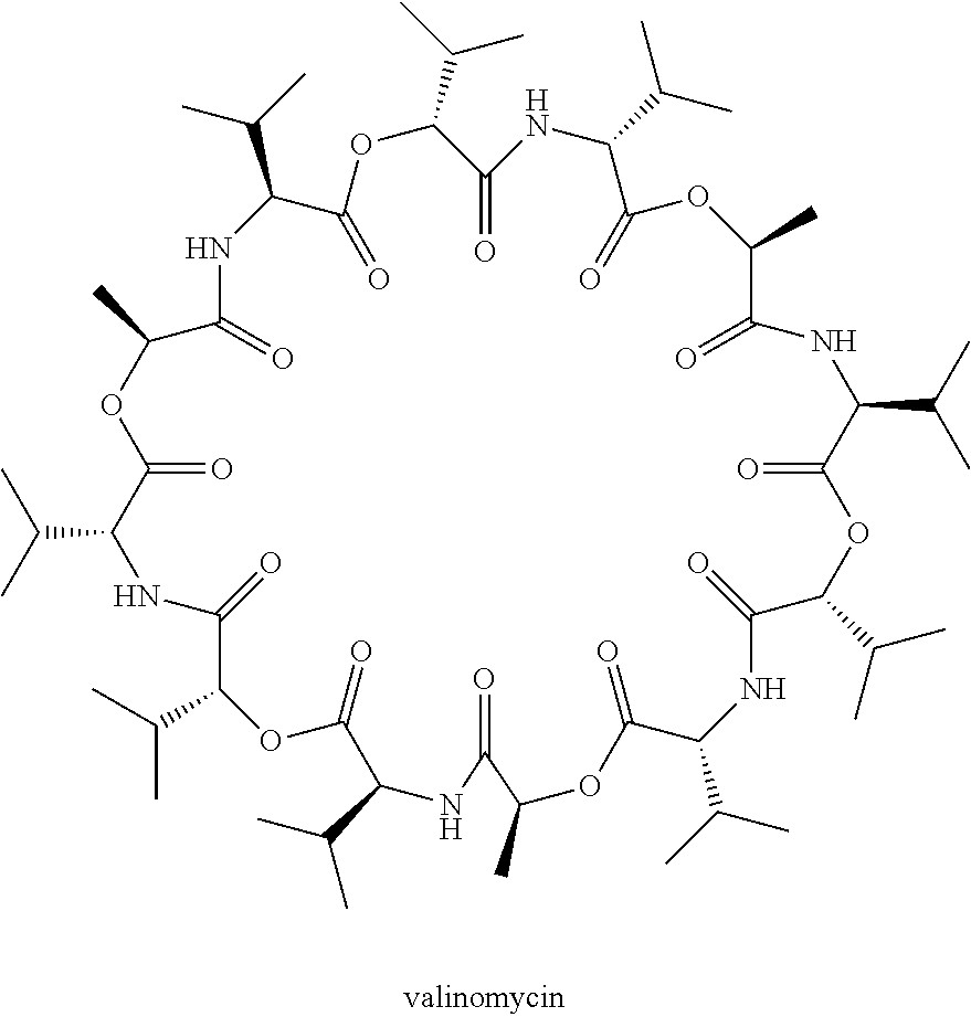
C1(C(C)C)C(=O)OC(C)C(=O)NC(C(C)C)C(=O)OC(C(C)C)C(=O)NC(C(C)C)C(=O)OC(C)C(=O)NC(C(C)C)C(=O)OC(C(C)C)C(=O)NC(C(C)C)C(=O)OC(C)C(=O)NC(C(C)C)C(=O)OC(C(C)C)C(=O)N1
